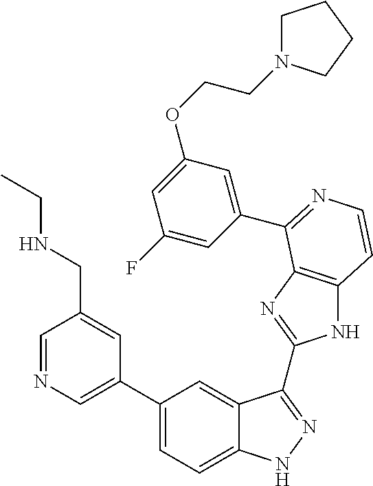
C1(C2=CN=CC(CNCC)=C2)=CC=C2C(=C1)C(C1=NC3=C(N1)C=CN=C3C1=CC(OCCN3CCCC3)=CC(F)=C1)=NN2
